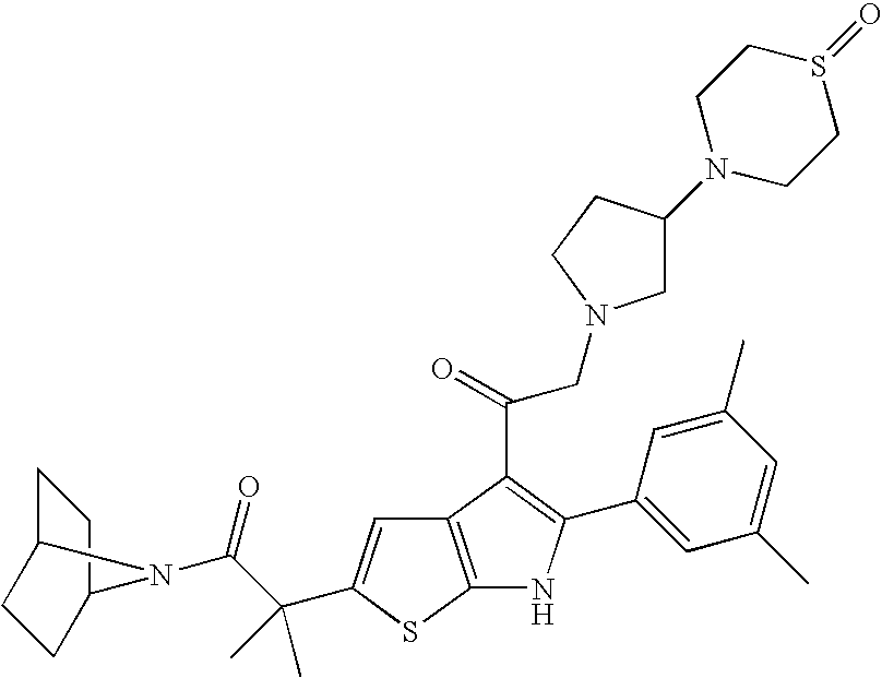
C1C2CCC(C1)N2C(C(C)(C)C1=CC2=C(S1)NC(C1=CC(C)=CC(C)=C1)=C2C(CN1CC(N2CCS(=O)CC2)CC1)=O)=O
